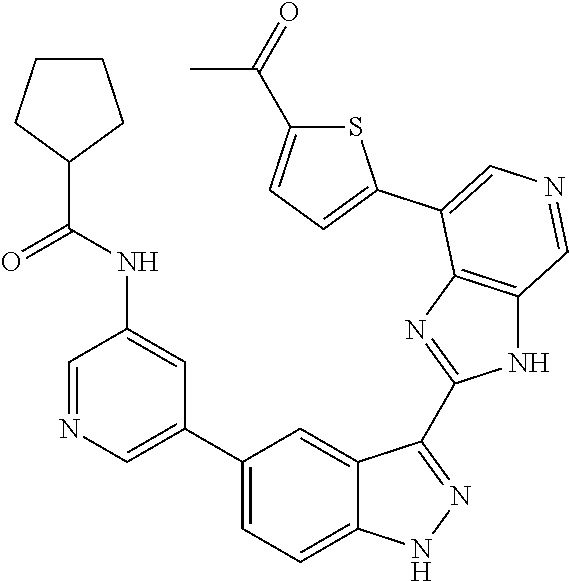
C1(C2=CN=CC(NC(C3CCCC3)=O)=C2)=CC=C2C(=C1)C(C1=NC3=C(N1)C=NC=C3C1=CC=C(C(=O)C)S1)=NN2
